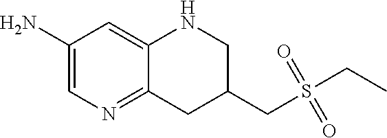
NC1=CN=C2C(=C1)NCC(CS(CC)(=O)=O)C2
